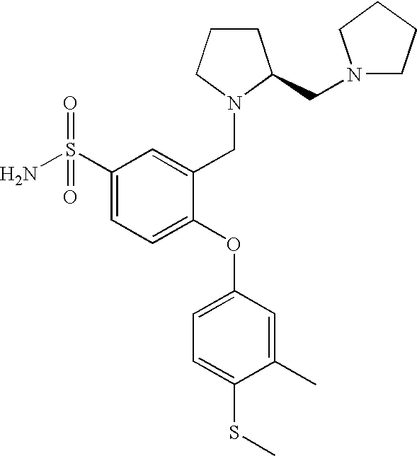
C1(S(N)(=O)=O)=CC=C(OC2=CC=C(SC)C(C)=C2)C(CN2CCCC2CN2CCCC2)=C1
